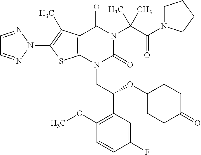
C12=C(C(C)=C(N3N=CC=N3)S1)C(=O)N(C(C(=O)N1CCCC1)(C)C)C(=O)N2CC(C1=C(OC)C=CC(F)=C1)OC1CCC(=O)CC1
